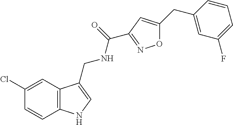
C12=C(C=C(Cl)C=C1)C(CNC(=O)C1=NOC(CC3=CC(F)=CC=C3)=C1)=CN2
